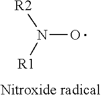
N(O)([R1])[R2]
